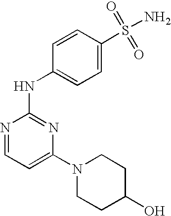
N1=CC=C(N2CCC(O)CC2)N=C1NC1=CC=C(S(=O)(=O)N)C=C1
